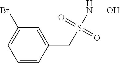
C1=CC(CS(NO)(=O)=O)=CC(Br)=C1
